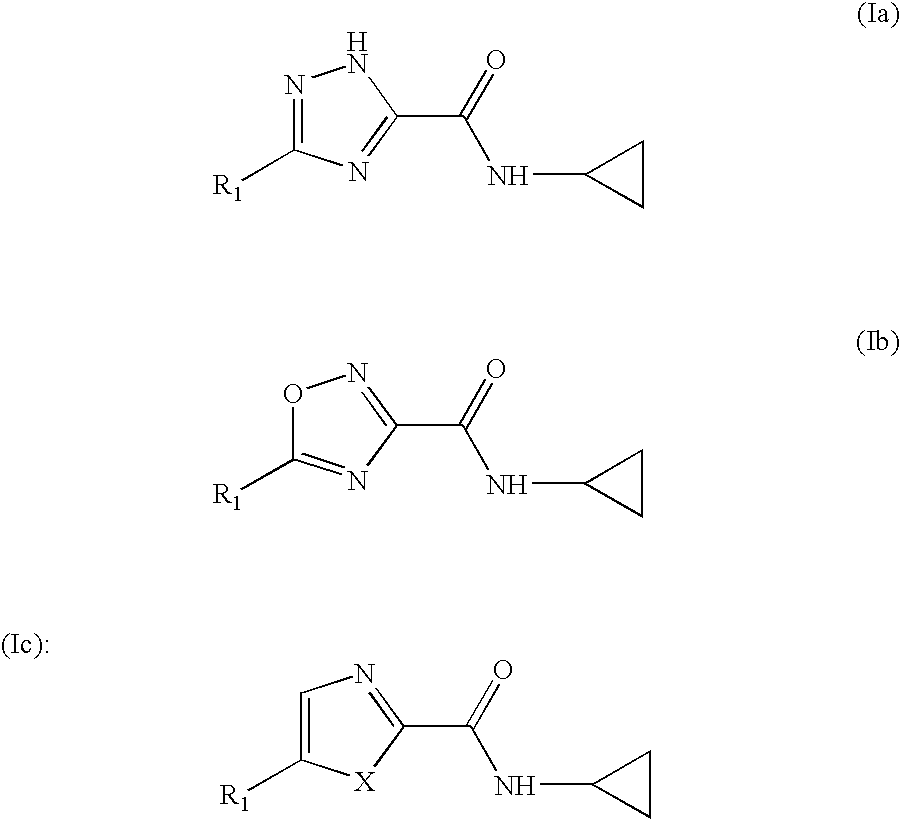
C1=C([R1])[X]C(C(=O)NC2CC2)=N1.N1=C([R1])N=C(C(=O)NC2CC2)N1.O1C([R1])=NC(C(=O)NC2CC2)=N1
